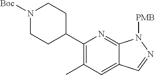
C1(C2CCN([Boc])CC2)=C(C)C=C2C(=N1)N([PMB])N=C2
